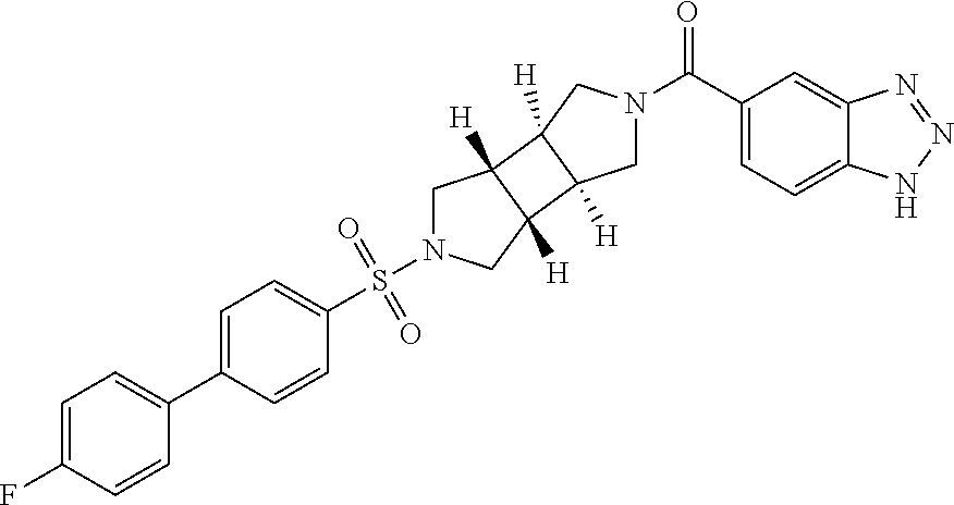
C1(C(=O)N2CC3([H])C([H])(C2)C2([H])C3([H])CN(S(C3=CC=C(C4=CC=C(F)C=C4)C=C3)(=O)=O)C2)=CC=C2C(=C1)N=NN2
